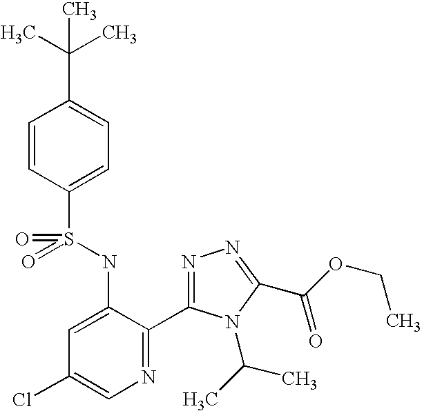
C1=CC(S(=O)(NC2=CC(Cl)=CN=C2C2=NN=C(C(=O)OCC)N2C(C)C)=O)=CC=C1C(C)(C)C
